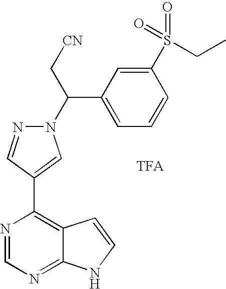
N1(C(C[CN])C2=CC=CC(S(=O)(=O)CC)=C2)N=CC(C2=C3C(=NC=N2)NC=C3)=C1.[TFA]
